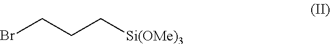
BrCCC[Si(OMe)3]
